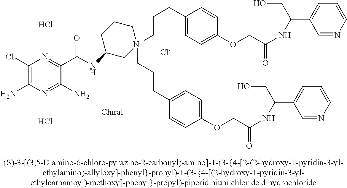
[Cl-].Cl.Cl.C1(Cl)=C(N)N=C(N)C(C(=O)NC2C[N+](CCCC3=CC=C(OCC(=O)NC(CO)C4=CC=CN=C4)C=C3)(CCCC3=CC=C(OCC(=O)NC(CO)C4=CC=CN=C4)C=C3)CCC2)=N1
